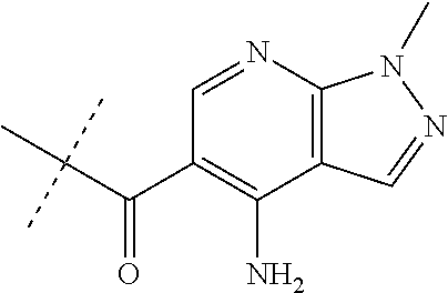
C(C(C)(C)C)(C1=C(N)C2=C(N=C1)N(C)N=C2)=O
